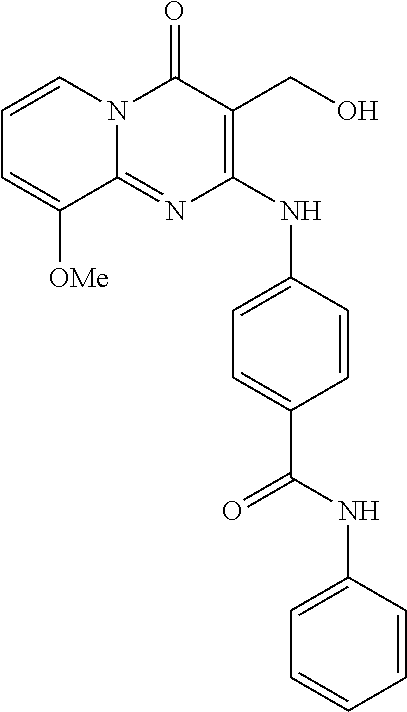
C12=NC(NC3=CC=C(C(NC4=CC=CC=C4)=O)C=C3)=C(CO)C(=O)N1C=CC=C2[OMe]
